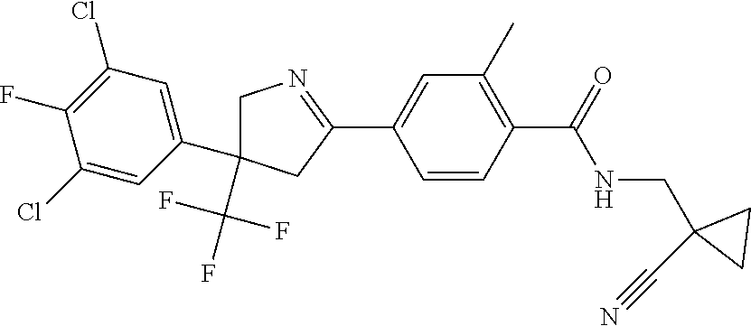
C1(C2=CC(C)=C(C(=O)NCC3(C#N)CC3)C=C2)=NCC(C(F)(F)F)(C2=CC(Cl)=C(F)C(Cl)=C2)C1
